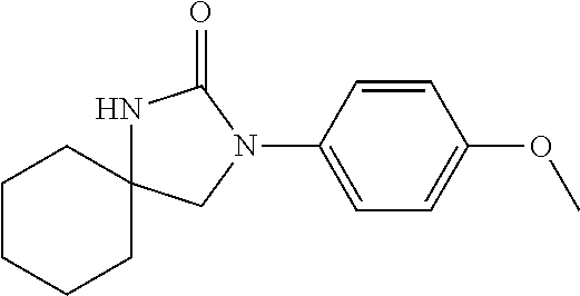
C1(N2CC3(NC2=O)CCCCC3)=CC=C(OC)C=C1
